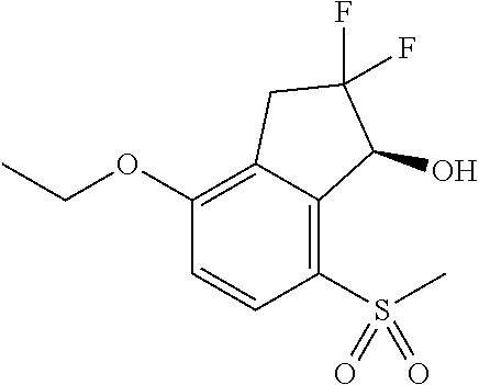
C1(OCC)=C2C(=C(S(C)(=O)=O)C=C1)C(O)C(F)(F)C2
